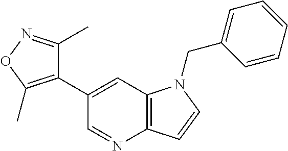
C1(C2=C(C)ON=C2C)=CC2=C(N=C1)C=CN2CC1=CC=CC=C1
